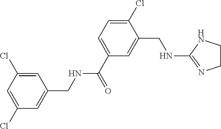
C1(Cl)=CC(CNC(C2=CC=C(Cl)C(CNC3=NCCN3)=C2)=O)=CC(Cl)=C1
